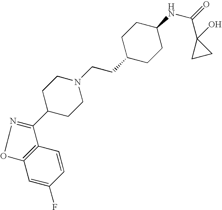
C12=C(C=CC(F)=C1)C(C1CCN(CCC3CCC(NC(=O)C4(O)CC4)CC3)CC1)=NO2
